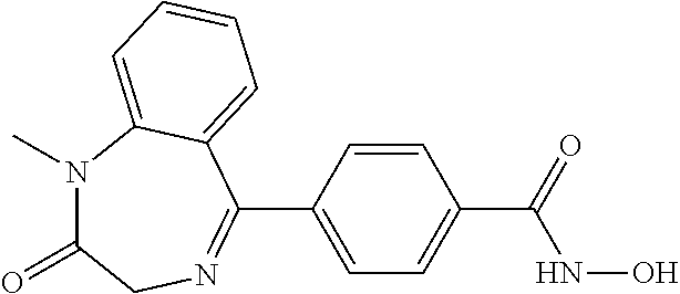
N1(C)C(=O)CN=C(C2=CC=C(C(=O)NO)C=C2)C2=CC=CC=C12
